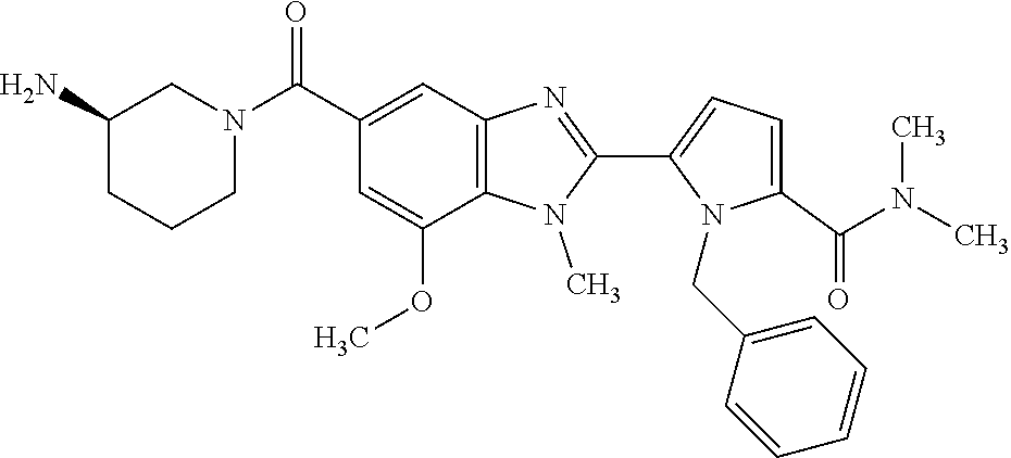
C1=C(C(N(C)C)=O)N(CC2=CC=CC=C2)C(C2=NC3=C(N2C)C(OC)=CC(C(N2CCCC(N)C2)=O)=C3)=C1
